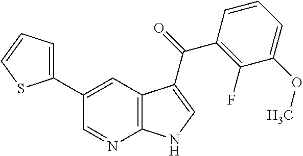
C1(C2=CC3=C(N=C2)NC=C3C(=O)C2=C(F)C(OC)=CC=C2)=CC=CS1
